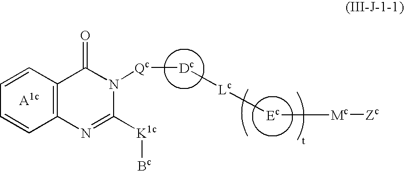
[Qc]([Dc][Lc][Ec][Mc][Zc])N1C(=O)C2=C(C=CC=C2)N=C1[K1c][Bc]
